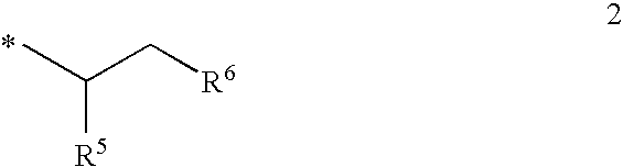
CC(C[R6])[R5].*
